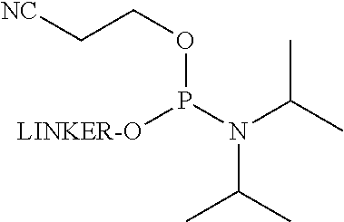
O(P(N(C(C)C)C(C)C)[LINKER-O])CC[NC]
